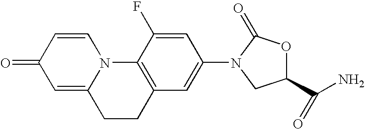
C1=C2N(C=CC1=O)C1=C(CC2)C=C(N2C(=O)OC(C(N)=O)C2)C=C1F
